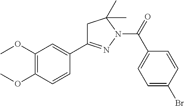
C1C(C2=CC(OC)=C(OC)C=C2)=NN(C(=O)C2=CC=C(Br)C=C2)C1(C)C
